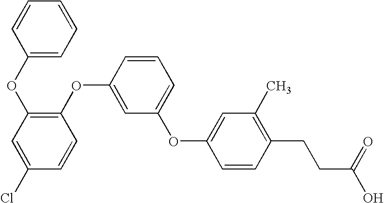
C1(OC2=C(OC3=CC(OC4=CC(C)=C(CCC(O)=O)C=C4)=CC=C3)C=CC(Cl)=C2)=CC=CC=C1
